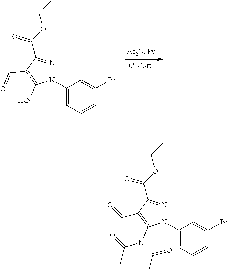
N1(C2=CC=CC(Br)=C2)N=C(C(=O)OCC)C(C=O)=C1N.N1(C2=CC=CC(Br)=C2)N=C(C(=O)OCC)C(C=O)=C1N(C(C)=O)C(=O)C
